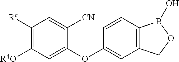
C1([Rc])=C([R4O])C=C(OC2=CC3=C(C=C2)B(O)OC3)C([CN])=C1
